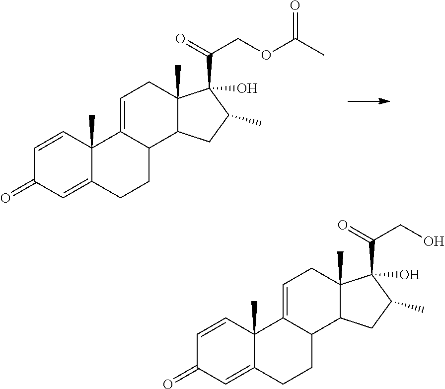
C1=CC2(C)C(=CC1=O)CCC1C2=CCC2(C)C1CC(C)C2(C(CO)=O)O.C1=CC2(C)C(=CC1=O)CCC1C2=CCC2(C)C1CC(C)C2(C(COC(C)=O)=O)O
